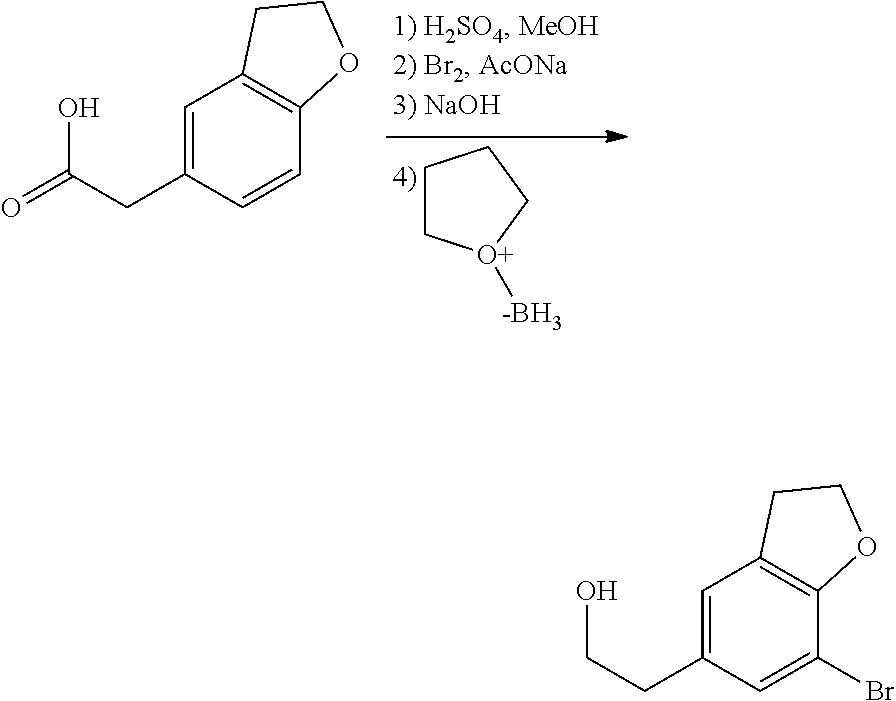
C1C[O+]([-BH3])CC1.C1=C(CC(O)=O)C=CC2=C1CCO2.C1=C(CCO)C=C(Br)C2=C1CCO2
